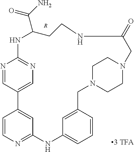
N1C2=NC=C(C=N2)C2=CC(=NC=C2)NC2=CC=CC(=C2)CN2CCN(CC2)CC(=O)NCCC1C(N)=O.[R]
